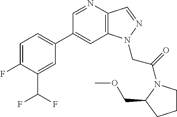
C1(C2=CC=C(F)C(C(F)F)=C2)=CC2=C(C=NN2CC(=O)N2CCCC2COC)N=C1
